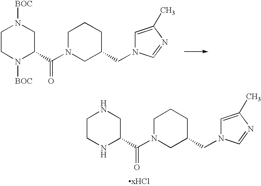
C1CN([BOC])C(C(N2CC(CN3C=C(C)N=C3)CCC2)=O)CN1[BOC].C1CNC(C(N2CC(CN3C=C(C)N=C3)CCC2)=O)CN1
